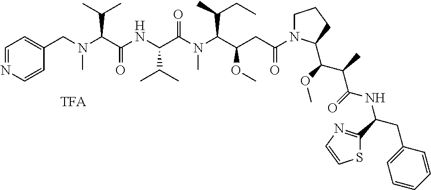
C1=NC=CC(CN(C(C(NC(C(N(C(C(CC(=O)N2CCCC2C(OC)C(C)C(=O)NC(CC2=CC=CC=C2)C2=NC=CS2)OC)C(C)CC)C)=O)C(C)C)=O)C(C)C)C)=C1.[TFA]
